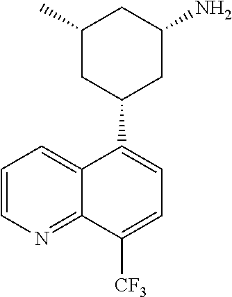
C1(C)CC(C2=CC=C([CF3])C3=NC=CC=C23)CC(N)C1
